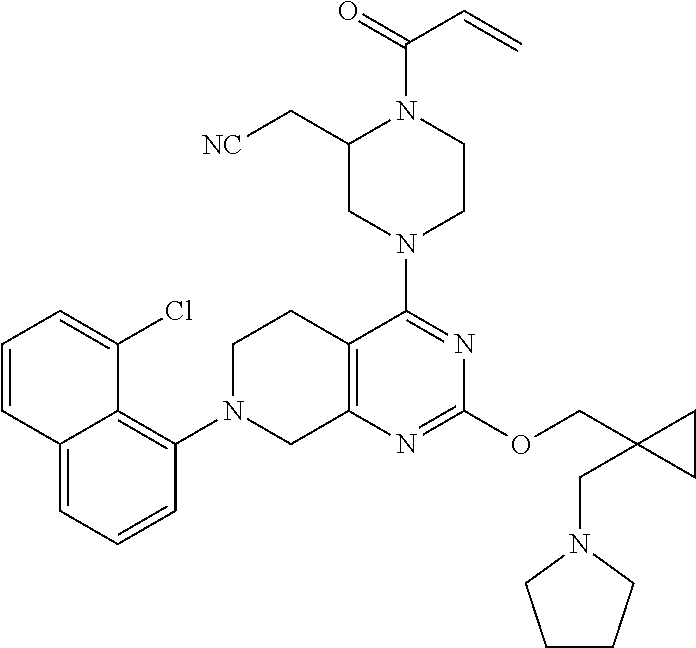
C12=CC=CC(N3CC4=C(CC3)C(N3CCN(C(=O)C=C)C(C[NC])C3)=NC(OCC3(CN5CCCC5)CC3)=N4)=C1C(Cl)=CC=C2
